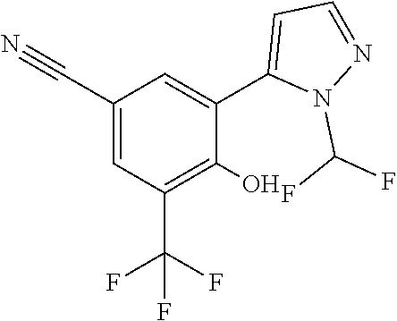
C1(C2=CC(C#N)=CC(C(F)(F)F)=C2O)=CC=NN1C(F)F
